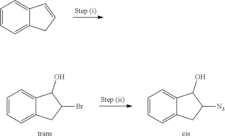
C1=CC=C2C(=C1)C=CC2.C1=CC=C2C(=C1)C(O)C(Br)C2.C1=CC=C2C(=C1)C(O)C([N3])C2
